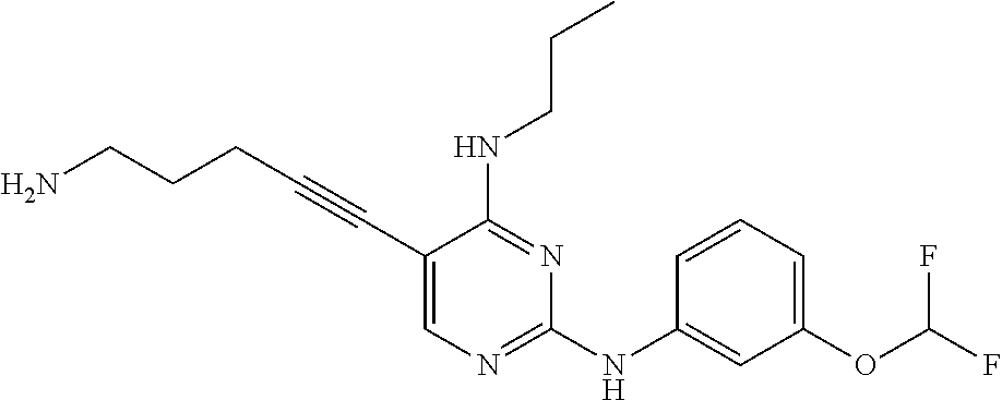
NCCCC#CC1=CN=C(NC2=CC(OC(F)F)=CC=C2)N=C1NCCC
